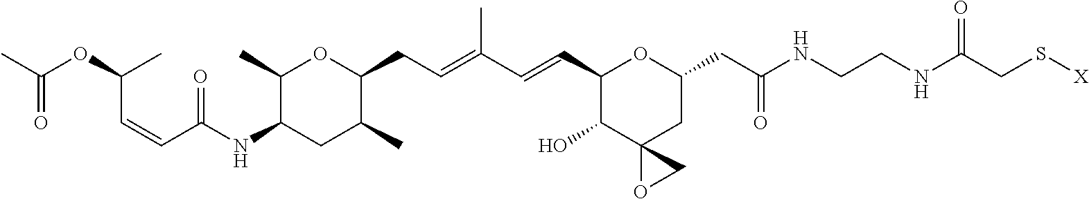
C1(C=CC(=CCC2OC(C)C(NC(C=CC(OC(C)=O)C)=O)CC2C)C)C(O)C2(CC(CC(NCCNC(CS[X])=O)=O)O1)OC2
